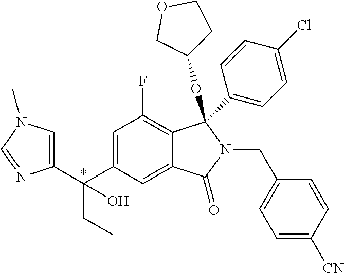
C1=C(C(C2=CN(C)C=N2)(O)CC)C=C2C(=C1F)C(C1=CC=C(Cl)C=C1)(OC1CCOC1)N(CC1=CC=C([CN])C=C1)C2=O
